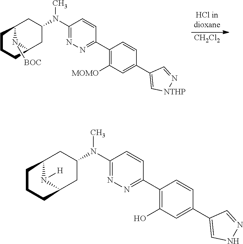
[CH2Cl2].C1(C2=NN=C(N(C)C3CC4N([BOC])C(C3)CCC4)C=C2)=C([MOMO])C=C(C2=C[NTHP]N=C2)C=C1.C1(C2=NN=C(N(C)C3CC4N([H])C(C3)CCC4)C=C2)=C(O)C=C(C2=CNN=C2)C=C1
